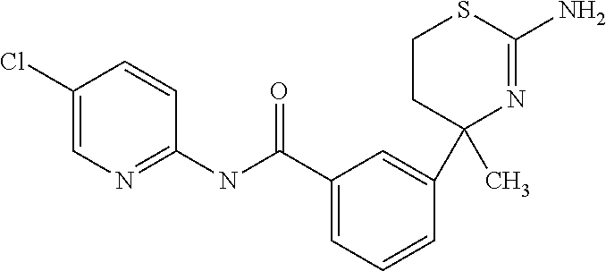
C1(C(NC2=NC=C(Cl)C=C2)=O)=CC=CC(C2(C)N=C(N)SCC2)=C1
